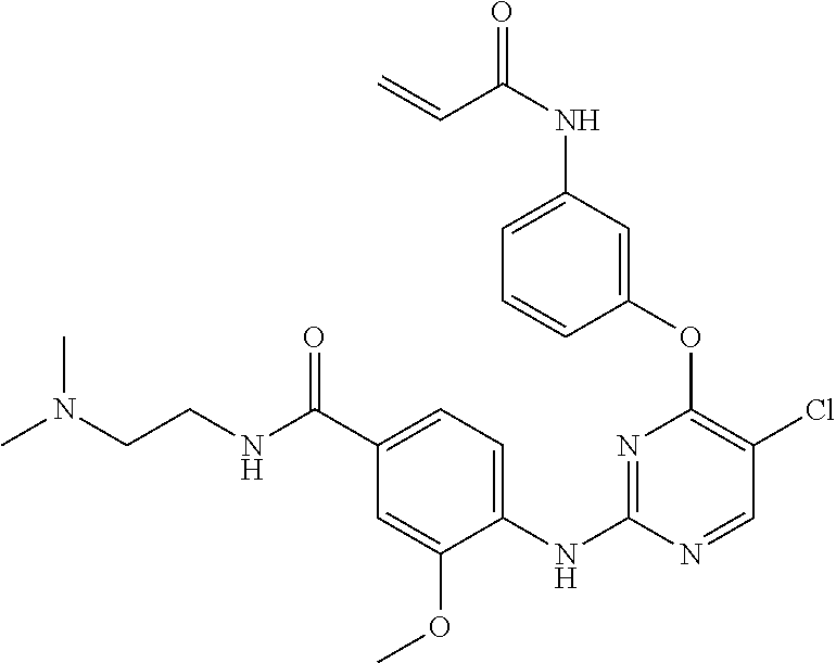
C1(OC2=C(Cl)C=NC(NC3=CC=C(C(NCCN(C)C)=O)C=C3OC)=N2)=CC(NC(=O)C=C)=CC=C1
